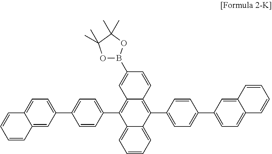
C1=CC2=CC(C3=CC=C(C4=C5C(=C(C6=CC=C(C7=CC=C8C(=C7)C=CC=C8)C=C6)C6=CC=CC=C46)C=CC(B4OC(C)(C)C(C)(C)O4)=C5)C=C3)=CC=C2C=C1
